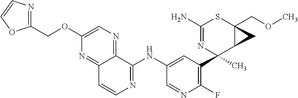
C1(N)=NC(C2=C(F)N=CC(NC3=NC=CC4=NC(OCC5=NC=CO5)=CN=C34)=C2)(C)C2C(COC)(S1)C2
